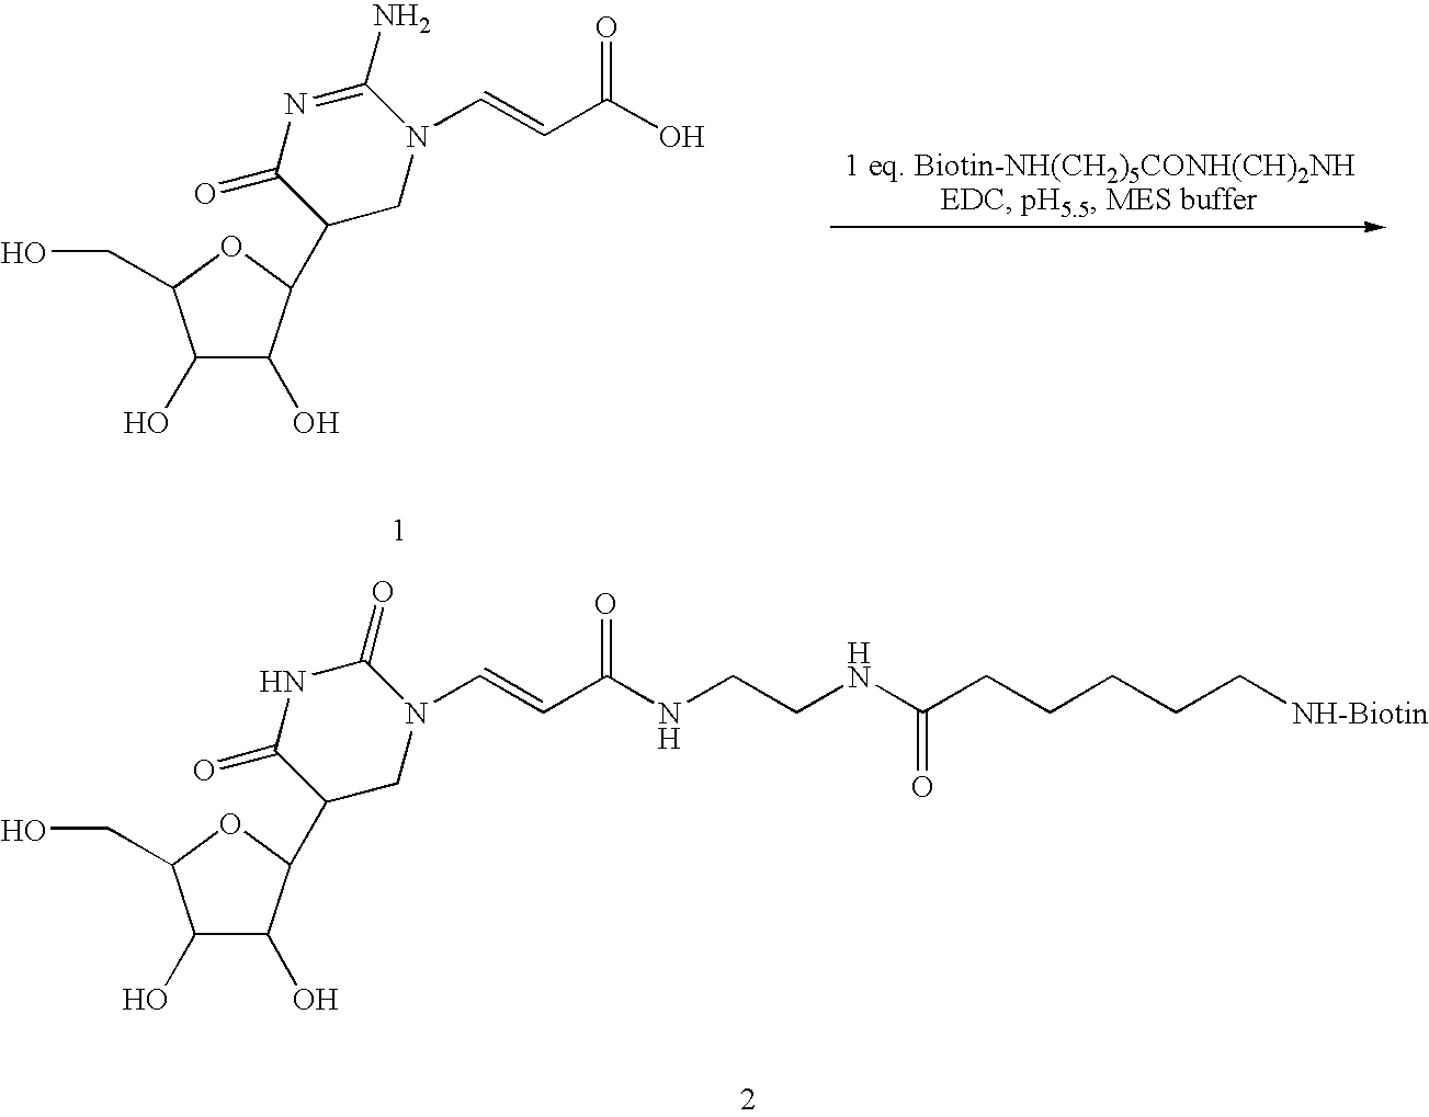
C1(O)C(O)C(C2CN(C=CC(NCCNC(CCCCC[NH-Biotin])=O)=O)C(=O)NC2=O)OC1CO.C1(O)C(O)C(C2CN(C=CC(O)=O)C(N)=NC2=O)OC1CO
